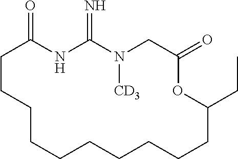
C1C(=O)NC(=N)N([CD3])CC(=O)OC(CC)CCCCCCCCC1
